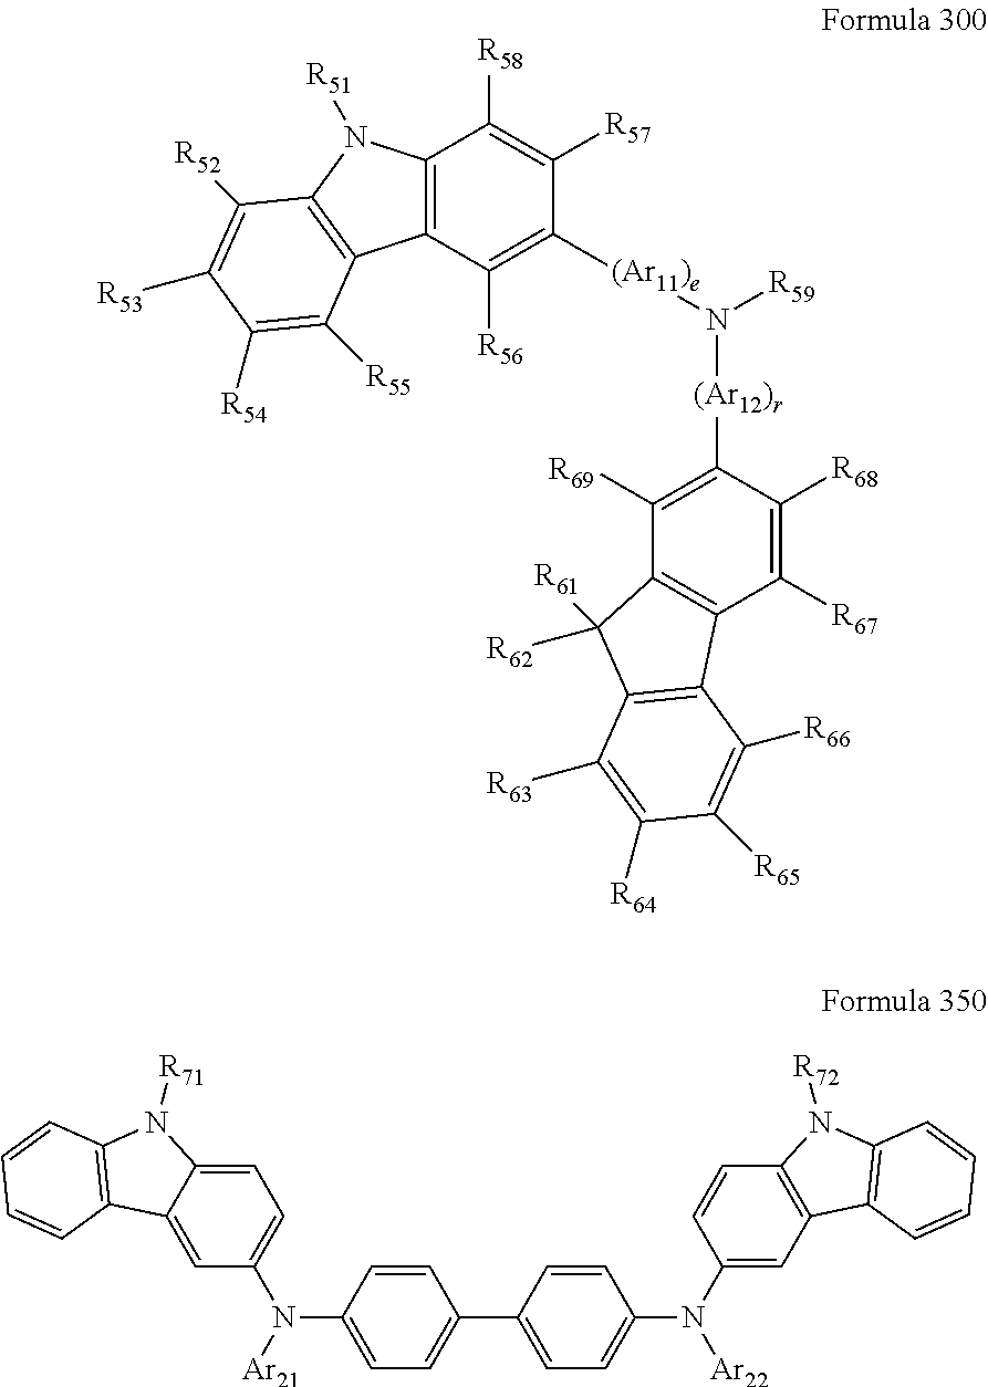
C12=C(C([R56])=C([(Ar11)e]N([R59])[(Ar12)r]C3=C([R69])C4=C(C([R67])=C3[R68])C3=C(C4([R61])[R62])C([R63])=C([R64])C([R65])=C3[R66])C([R57])=C1[R58])C1=C(N2[R51])C([R52])=C([R53])C([R54])=C1[R55].C1=C2C(=CC=C1N(C1=CC=C(C3=CC=C(N(C4=CC5=C(C=C4)N([R72])C4=C5C=CC=C4)[Ar22])C=C3)C=C1)[Ar21])N([R71])C1=C2C=CC=C1
